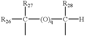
[R26]C([R27])([(O)q]C([R28])(C)[H])C
